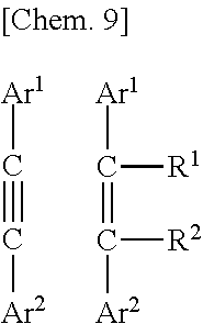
[Ar1]C#C[Ar2].[Ar1]C(=C([Ar2])[R2])[R1]
